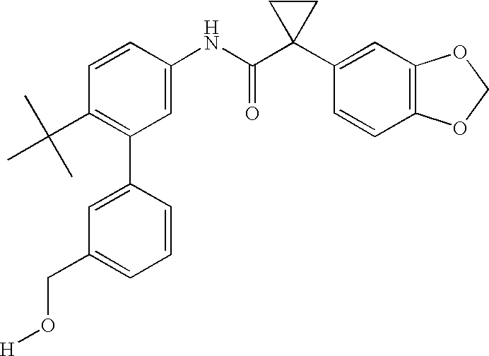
C1=CC(C(C)(C)C)=C(C2=CC(CO[H])=CC=C2)C=C1NC(C1(C2=CC3=C(C=C2)OCO3)CC1)=O
